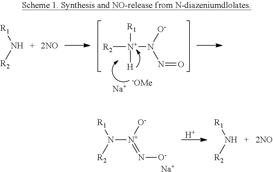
[R1]N[R2].[R2][N+]([R1])([H])N([O-])N=O.[Na].[-OMe].N([N+]([O-])=N[O-])([R2])[R1].[Na].[H].N([R2])[R1]
